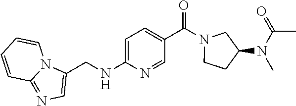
C1=C(NCC2=CN=C3N2C=CC=C3)N=CC(C(N2CCC(N(C(C)=O)C)C2)=O)=C1
